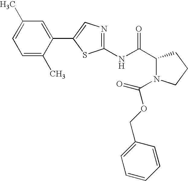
C1(NC(C2N(C(OCC3=CC=CC=C3)=O)CCC2)=O)=NC=C(C2=CC(C)=CC=C2C)S1
